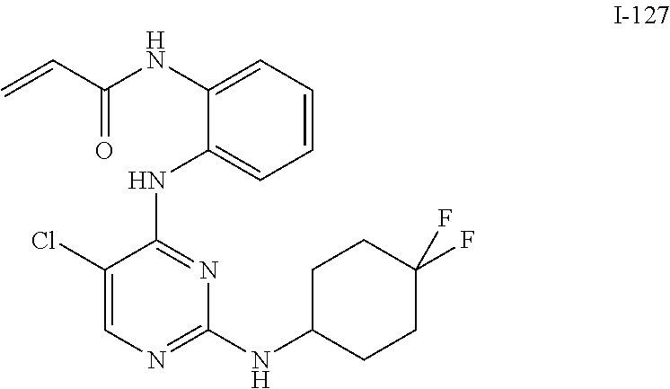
N(C1=NC(NC2CCC(F)(F)CC2)=NC=C1Cl)C1=CC=CC=C1NC(C=C)=O
